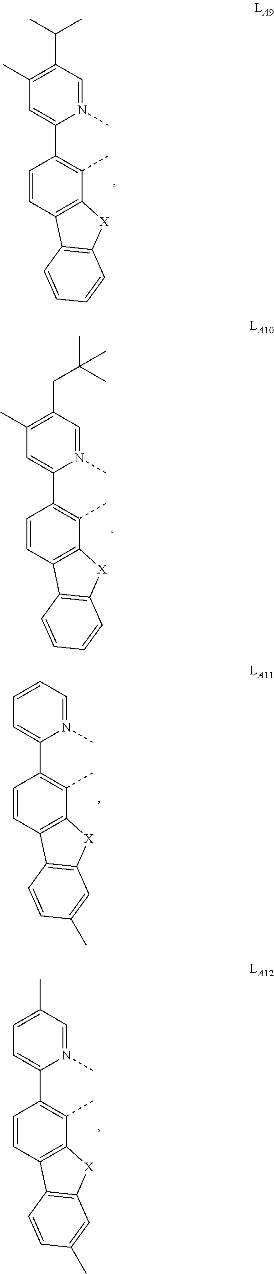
C1(CC(C)(C)C)=C(C)C=C(C2=C(C)C3=C(C=C2)C2=C([X]3)C=CC=C2)N(C)=C1.C1=CC=C(C2=C(C)C3=C(C=C2)C2=C([X]3)C=C(C)C=C2)N(C)=C1.C1(C)=CC=C(C2=C(C)C3=C(C=C2)C2=C([X]3)C=C(C)C=C2)N(C)=C1.C1(C(C)C)=C(C)C=C(C2=C(C)C3=C(C=C2)C2=C([X]3)C=CC=C2)N(C)=C1
